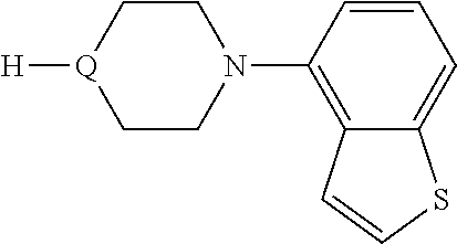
C1=CC(N2CC[Q]([H])CC2)=C2C(=C1)SC=C2
